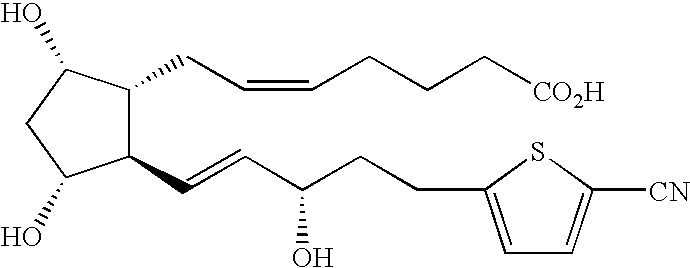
C1(C=CC(CCC2=CC=C([CN])S2)O)C(CC=CCCC[CO2H])C(O)CC1O
